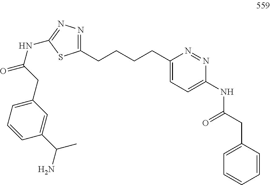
C1(CCCCC2=CC=C(NC(=O)CC3=CC=CC=C3)N=N2)=NN=C(NC(=O)CC2=CC=CC(C(N)C)=C2)S1
